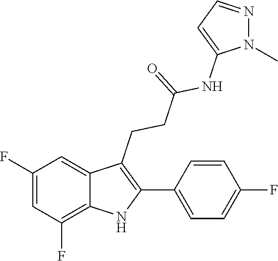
C12=C(F)C=C(F)C=C1C(CCC(=O)NC1=CC=NN1C)=C(C1=CC=C(F)C=C1)N2
